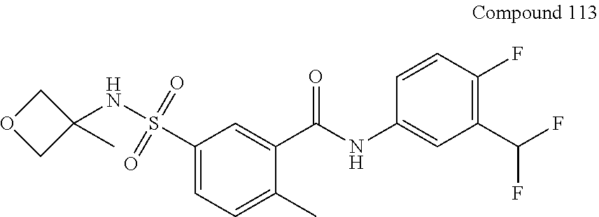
C1(C)=CC=C(S(NC2(C)COC2)(=O)=O)C=C1C(NC1=CC(C(F)F)=C(F)C=C1)=O
